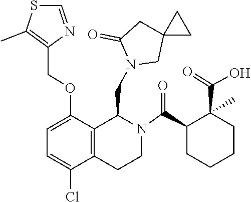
C12(CN(CC3C4=C(C(Cl)=CC=C4OCC4=C(C)SC=N4)CCN3C(C3CCCCC3(C(=O)O)C)=O)C(=O)C1)CC2
